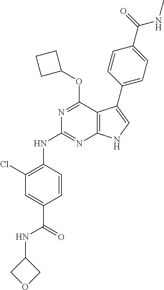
N1=C(OC2CCC2)C2=C(N=C1NC1=C(Cl)C=C(C(NC3COC3)=O)C=C1)NC=C2C1=CC=C(C(NC)=O)C=C1
